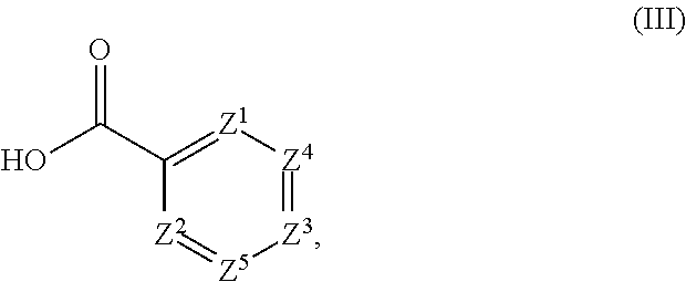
OC(C1=[Z1][Z4]=[Z3][Z5]=[Z2]1)=O
